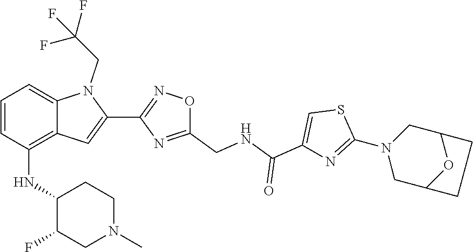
S1C(N2CC3OC(C2)CC3)=NC(C(=O)NCC2=NC(C3=CC4=C(NC5C(F)CN(C)CC5)C=CC=C4N3CC(F)(F)F)=NO2)=C1
